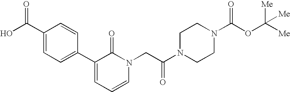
OC(C1=CC=C(C2=CC=CN(CC(=O)N3CCN(C(OC([Me])([Me])[Me])=O)CC3)C2=O)C=C1)=O
